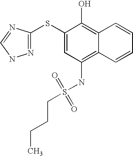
C(CS(NC1=C2C(=C(O)C(SC3=NNC=N3)=C1)C=CC=C2)(=O)=O)CC
